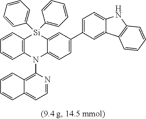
C12=C(N(C3=C4C(=CC=N3)C=CC=C4)C3=CC=C(C4=CC=C5C(=C4)C4=C(N5)C=CC=C4)C=C3[Si]1(C1=CC=CC=C1)C1=CC=CC=C1)C=CC=C2
